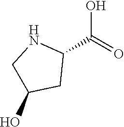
C1(C(=O)O)NCC(O)C1
